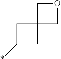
C1(*)CC2(C1)COC2
